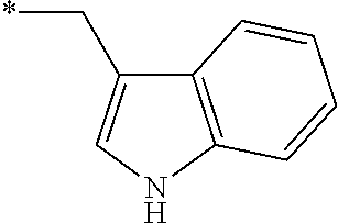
C1(C*)=CNC2=C1C=CC=C2
